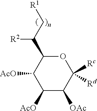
C1([AcO])C([OAc])C([Rc])([Rd])OC(C(C[R1])[R2])C1[AcO]
